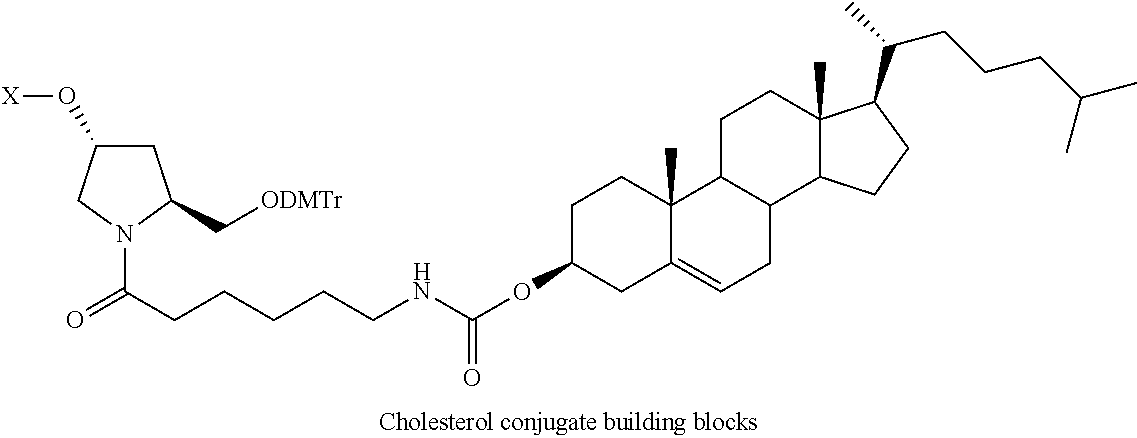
C1C(O[X])CN(C(=O)CCCCCNC(OC2CC3=CCC4C(C3(C)CC2)CCC2(C)C4CCC2C(C)CCCC(C)C)=O)C1C[ODMTr]
